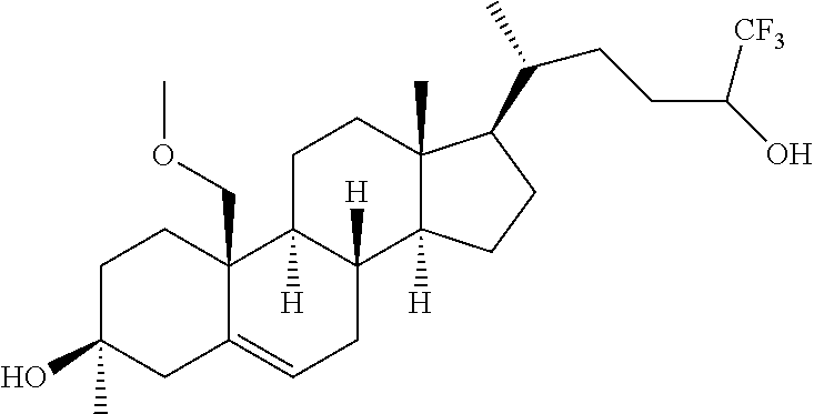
C1C(O)(C)CC2=CCC3([H])C([H])(C2(COC)C1)CCC1(C)C3([H])CCC1C(C)CCC(O)[CF3]
